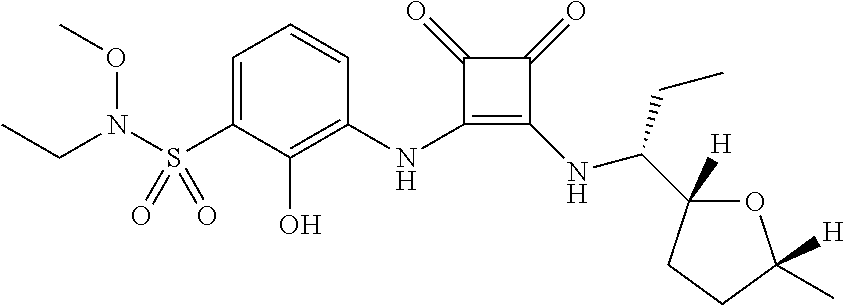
C1=C(S(N(CC)OC)(=O)=O)C(O)=C(NC2=C(NC(C3([H])OC([H])(C)CC3)CC)C(=O)C2=O)C=C1
